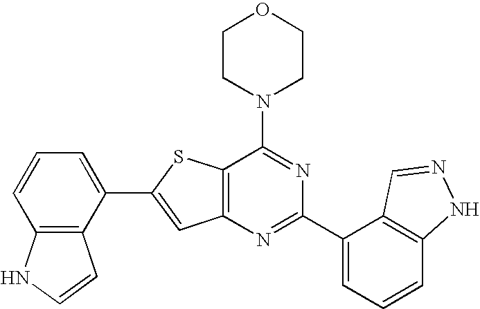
C1CN(C2=NC(C3=CC=CC4=C3C=NN4)=NC3=C2SC(C2=CC=CC4=C2C=CN4)=C3)CCO1
